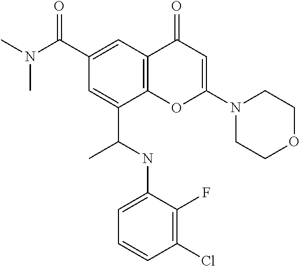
C1(C(N(C)C)=O)=CC2=C(C(C(NC3=CC=CC(Cl)=C3F)C)=C1)OC(N1CCOCC1)=CC2=O
